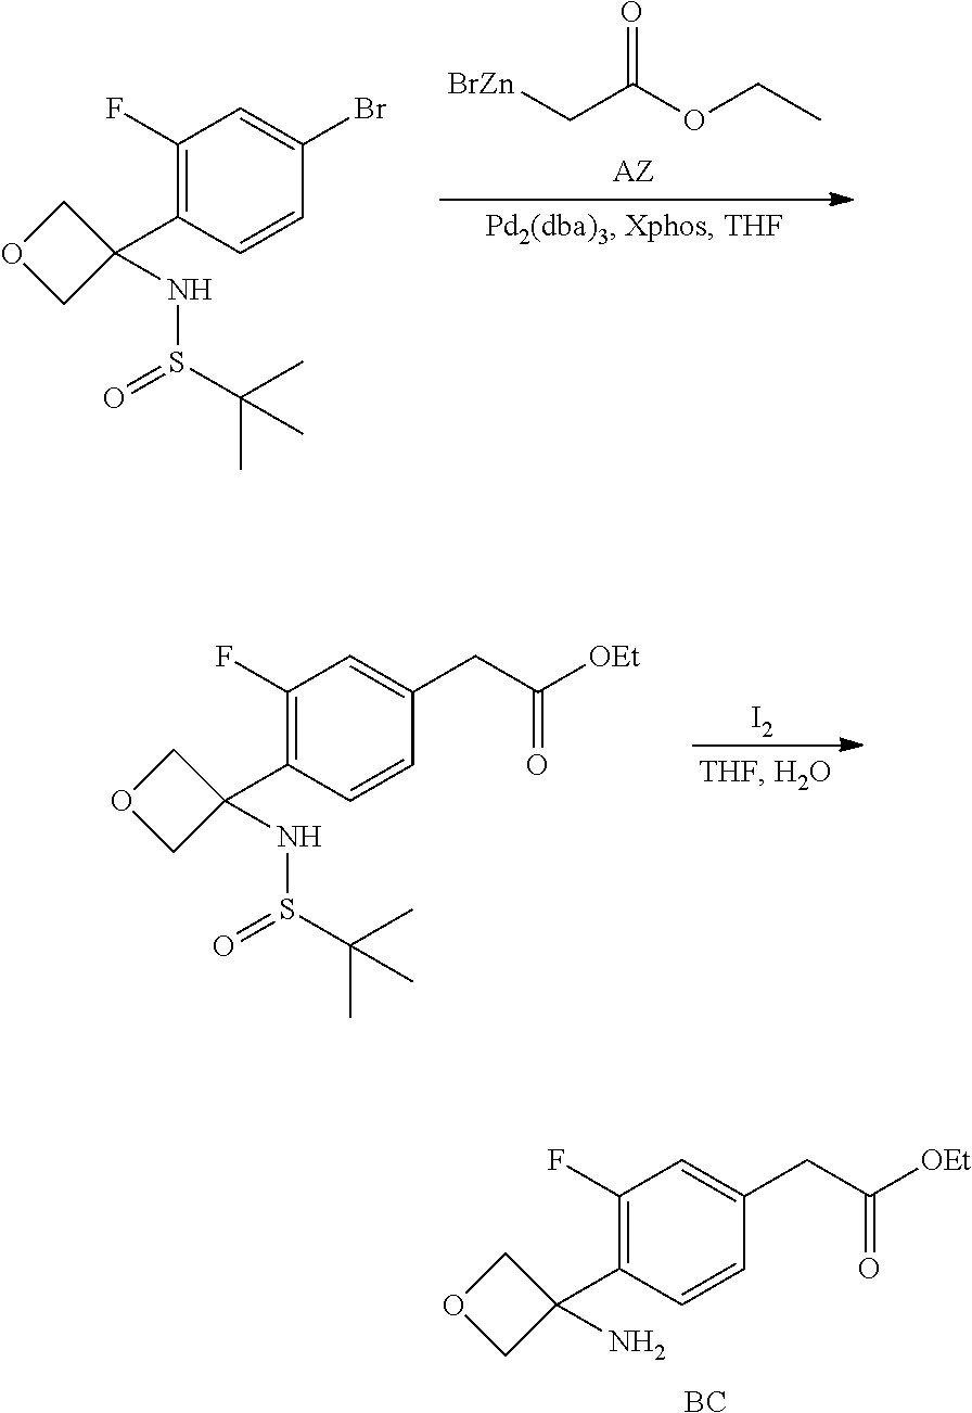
O=C(OCC)C[BrZn].C1(F)=C(C2(NS(=O)C(C)(C)C)COC2)C=CC(Br)=C1.[I2].C1(F)=C(C2(NS(=O)C(C)(C)C)COC2)C=CC(CC([OEt])=O)=C1.C1(F)=C(C2(N)COC2)C=CC(CC([OEt])=O)=C1.[BC]
